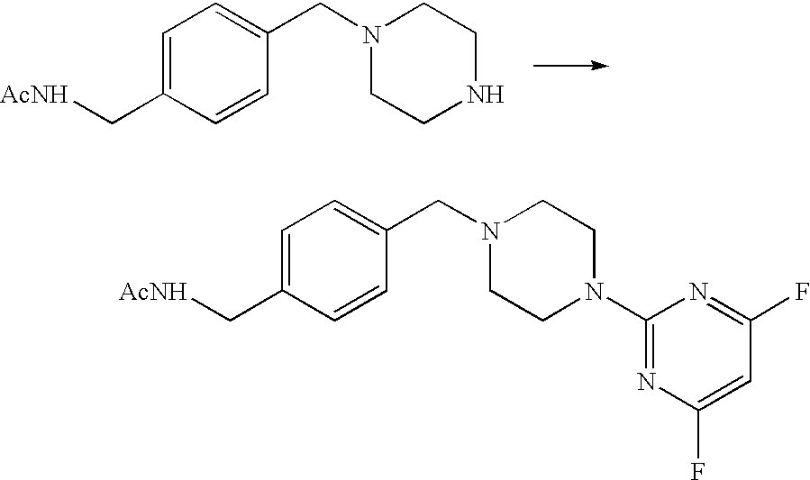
C1=C(C[AcNH])C=CC(CN2CCN(C3=NC(F)=CC(F)=N3)CC2)=C1.C1=C(C[AcNH])C=CC(CN2CCNCC2)=C1
